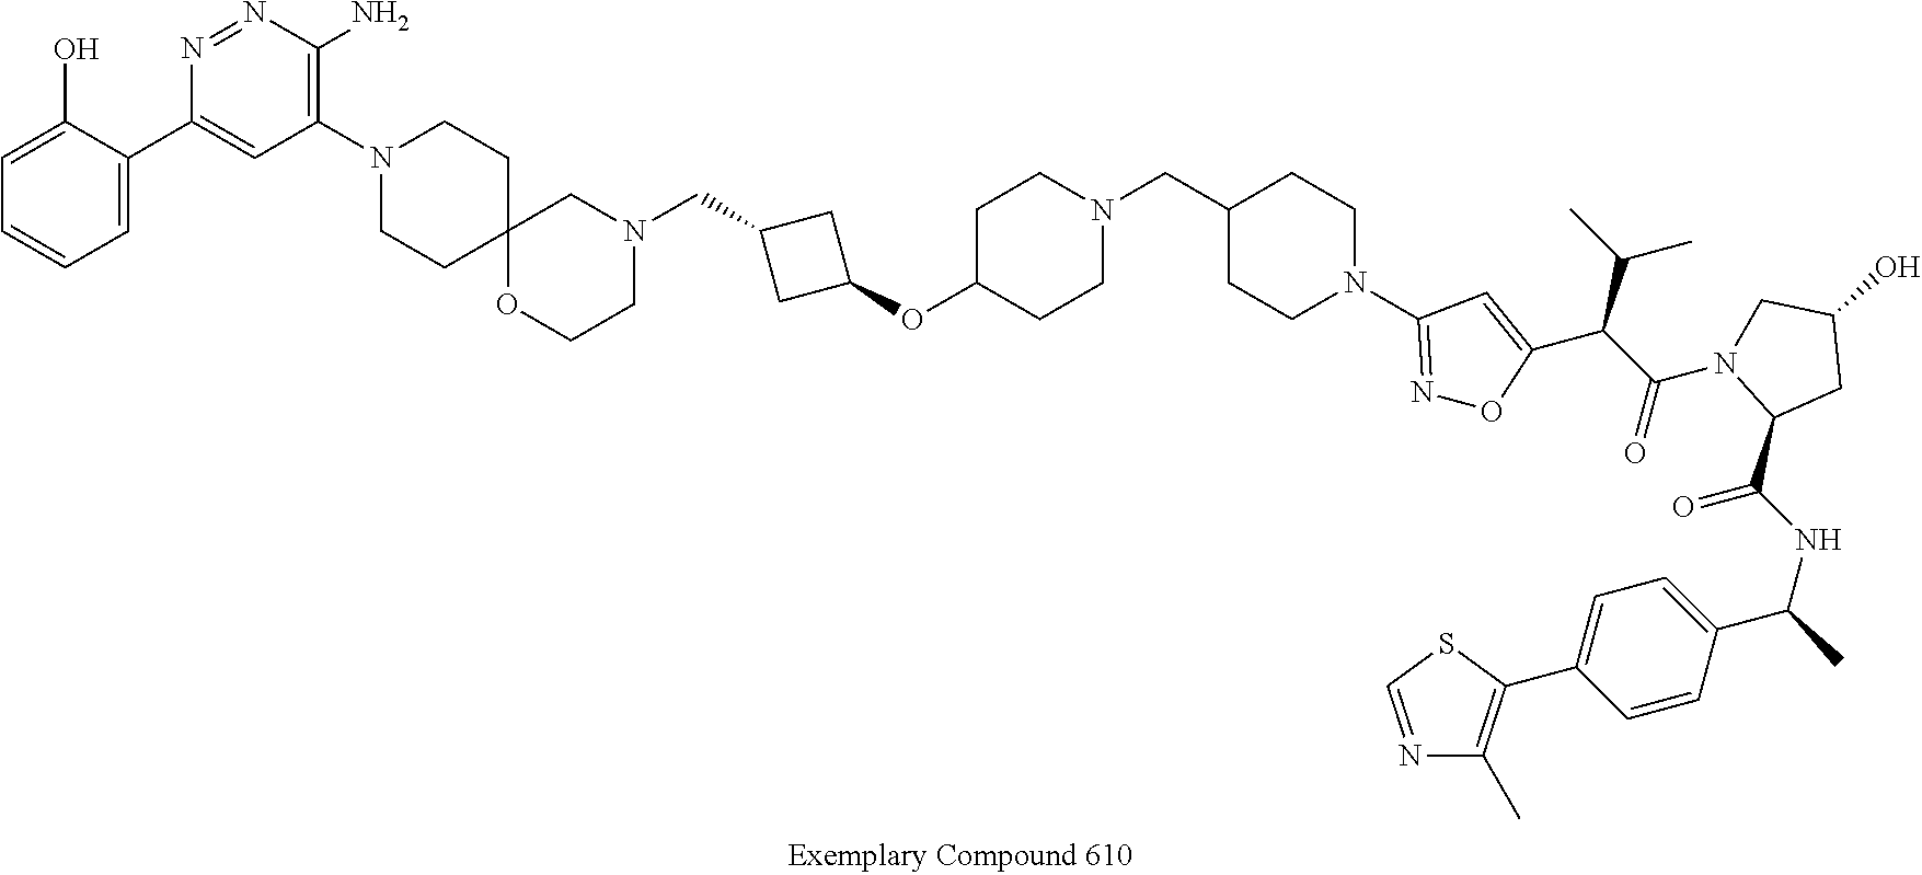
C1(N2CCC3(OCCN(CC4CC(OC5CCN(CC6CCN(C7=NOC(C(C(=O)N8CC(O)CC8C(NC(C8=CC=C(C9=C(C)N=CS9)C=C8)C)=O)C(C)C)=C7)CC6)CC5)C4)C3)CC2)=C(N)N=NC(C2=CC=CC=C2O)=C1
